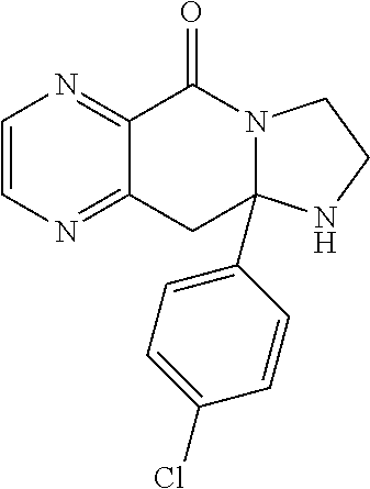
N12CCNC1(C1=CC=C(Cl)C=C1)CC1=NC=CN=C1C2=O
